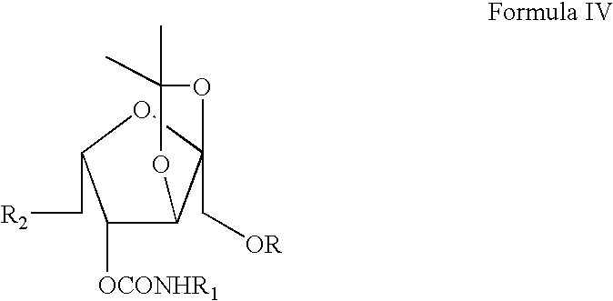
C1([OCONHR1])C2C(C[OR])(OC1C[R2])OC(C)(C)O2
